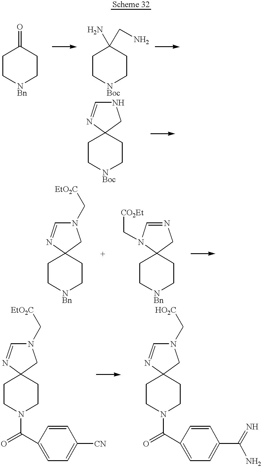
C1C[NBn]CCC1=O.C1C[NBoc]CCC1(N)CN.C1C[NBoc]CCC12N=CNC2.C1C[NBn]CCC12N=CN(C[EtO2C])C2.C1C[NBn]CCC12N(C[CO2Et])C=NC2.C1CN(C(=O)C2=CC=C([CN])C=C2)CCC12N=CN(C[EtO2C])C2.C1CN(C(=O)C2=CC=C(C(=N)N)C=C2)CCC12N=CN(C[HO2C])C2
